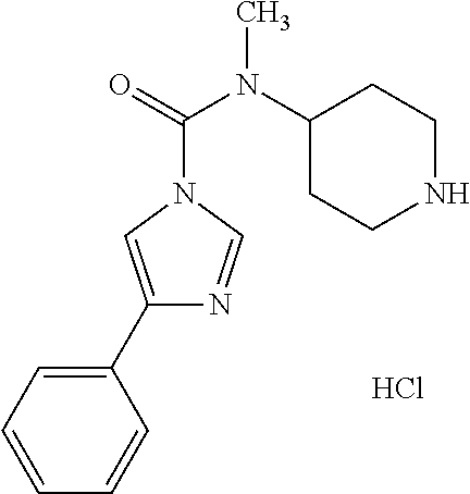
C1(C2=CC=CC=C2)=CN(C(=O)N(C2CCNCC2)C)C=N1.Cl
